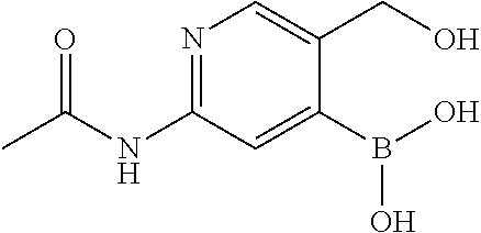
C1(B(O)O)=CC(NC(C)=O)=NC=C1CO
